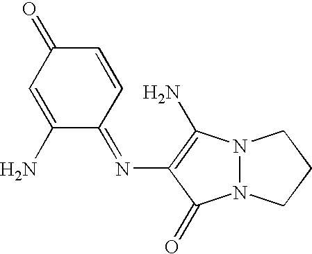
N12N(C(=O)C(N=C3C=CC(=O)C=C3N)=C1N)CCC2
